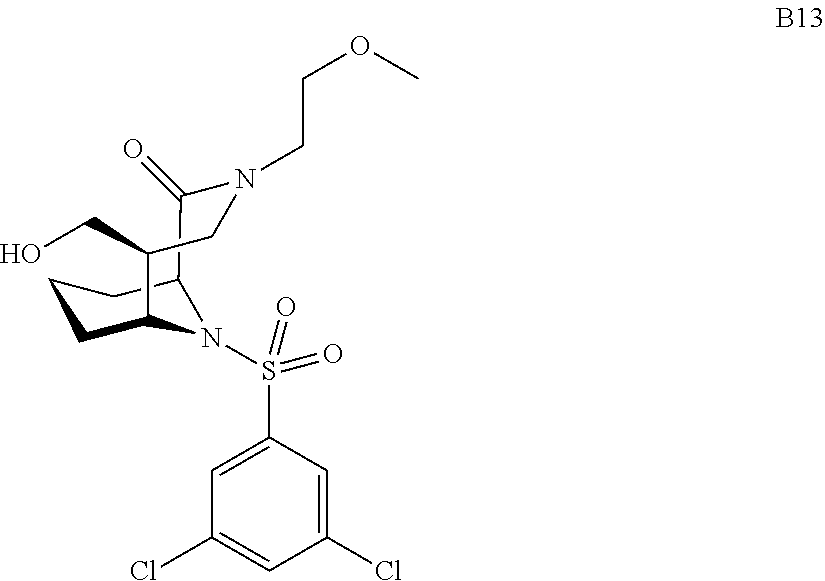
C1=C(S(=O)(=O)N2C3CCCC2C(=O)N(CCOC)CC3CO)C=C(Cl)C=C1Cl
